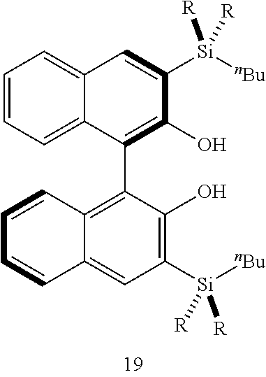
C12=CC=CC=C1C(C1=C3C(=CC([Si]([nBu])([R])[R])=C1O)C=CC=C3)=C(O)C([Si]([nBu])([R])[R])=C2
